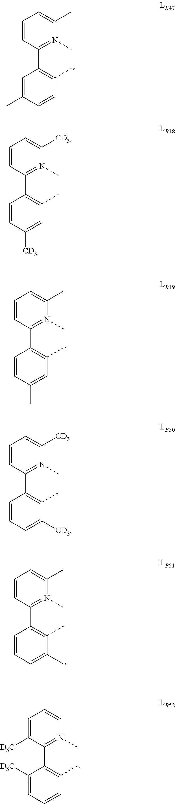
C1=C(C)N(C)=C(C2=C(C)C=CC(C)=C2)C=C1.C1=C(C)N(C)=C(C2=C(C)C=C(C)C=C2)C=C1.C1=C(C)N(C)=C(C2=C(C)C(C)=CC=C2)C=C1.C1=CN(C)=C(C2=C(C)C=CC=C2[D3C])C([D3C])=C1.C1=C([CD3])N(C)=C(C2=C(C)C=C([CD3])C=C2)C=C1.C1=C([CD3])N(C)=C(C2=C(C)C([CD3])=CC=C2)C=C1
